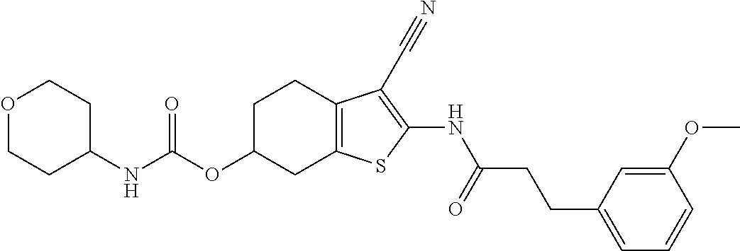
N(C(OC1CC2=C(CC1)C(C#N)=C(NC(CCC1=CC=CC(OC)=C1)=O)S2)=O)C1CCOCC1
